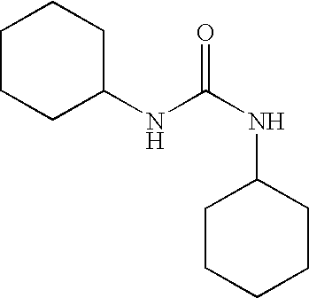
C1CCC(NC(NC2CCCCC2)=O)CC1
